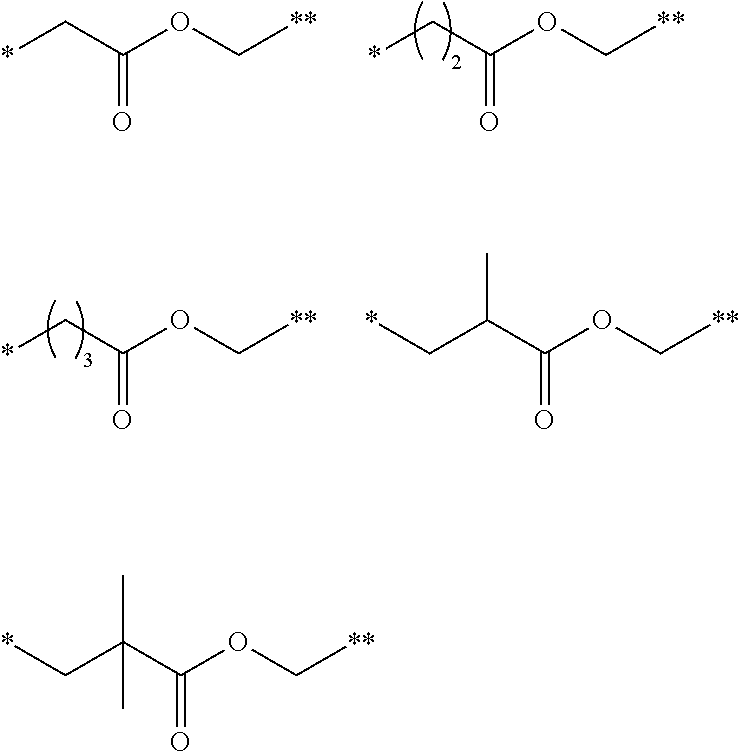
C(C(C(OC[**])=O)(C)C)*.*CC(OC[**])=O.*CC(OC[**])=O.*CC(OC[**])=O.C(C(C(OC[**])=O)C)*
